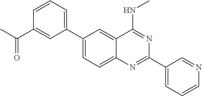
C1(C2=CC=CC(C(=O)C)=C2)=CC=C2C(=C1)C(NC)=NC(C1=CC=CN=C1)=N2
